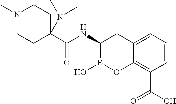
C12=CC=CC(C(O)=O)=C1OB(O)C(NC(=O)C1(N(C)C)CCN(C)CC1)C2
